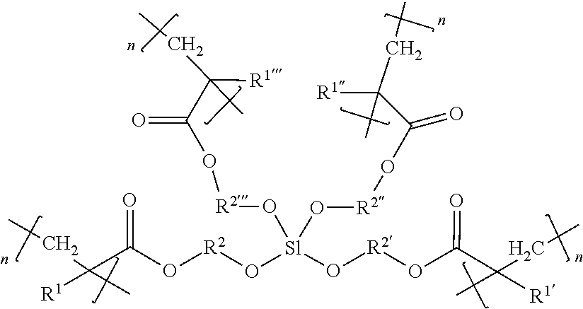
O=C(O[R2]O[Sl](O[R2]OC(=O)C(CC)([R1])C)(O[R2]OC(C(C)([R1])CC)=O)O[R2]OC(C(C)(CC)[R1])=O)C(CC)([R1])C
